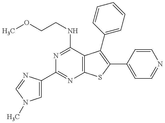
C1(C2=CN(C)C=N2)=NC2=C(C(NCCOC)=N1)C(C1=CC=CC=C1)=C(C1=CC=NC=C1)S2
